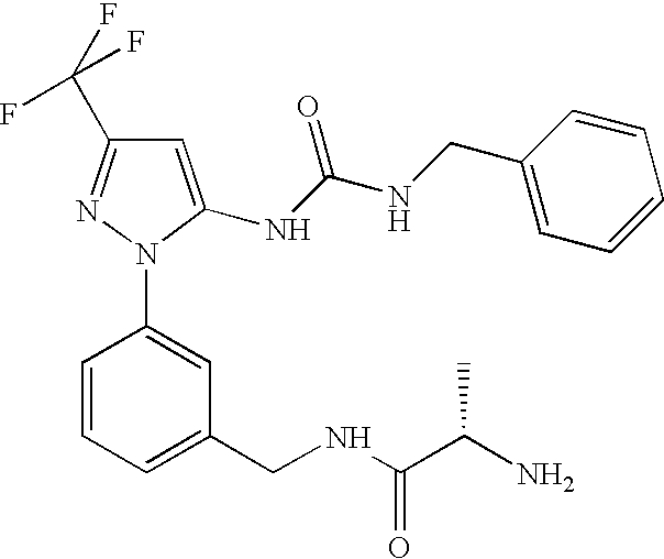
C1=CC=C(CNC(C(N)C)=O)C=C1N1N=C(C(F)(F)F)C=C1NC(NCC1=CC=CC=C1)=O
